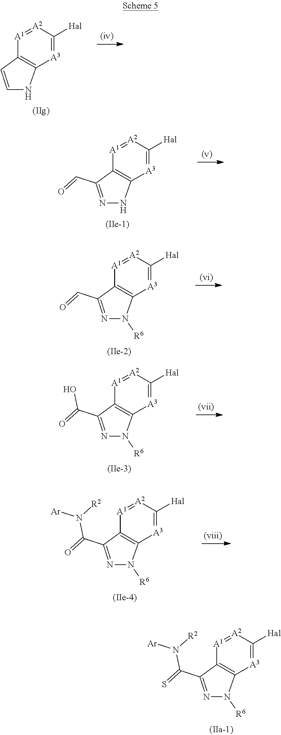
[A1]1=[A2]C([Hal])=[A3]C2=C1C=CN2.[A1]1=[A2]C([Hal])=[A3]C2=C1C(C=O)=NN2.[A1]1=[A2]C([Hal])=[A3]C2=C1C(C=O)=NN2[R6].[A1]1=[A2]C([Hal])=[A3]C2=C1C(C(=O)O)=NN2[R6].[A1]1=[A2]C([Hal])=[A3]C2=C1C(C(=O)N([R2])[Ar])=NN2[R6].[A1]1=[A2]C([Hal])=[A3]C2=C1C(C(=S)N([R2])[Ar])=NN2[R6]
